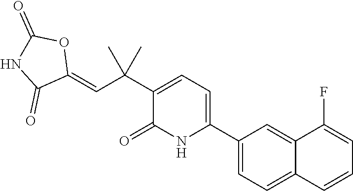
C1(C2=CC=C(C(C=C3OC(=O)NC3=O)(C)C)C(=O)N2)=CC=C2C(=C1)C(F)=CC=C2
